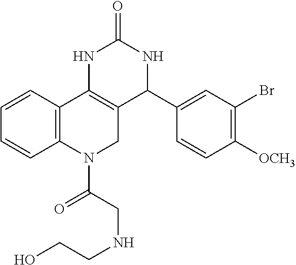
C1=CC2=C(C=C1)N(C(CNCCO)=O)CC1=C2NC(=O)NC1C1=CC(Br)=C([OCH3])C=C1
